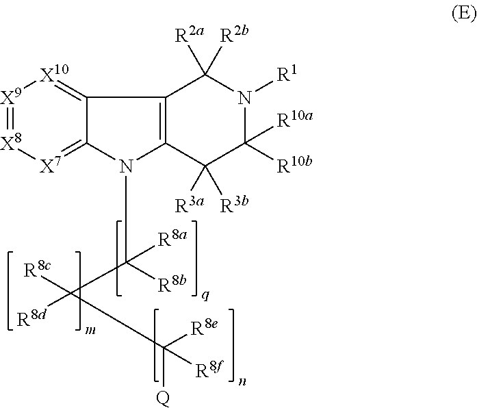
[X9]1=[X8][X7]=C2C(=[X10]1)C1=C(N2C([R8b])(C([R8c])([R8d])C([Q])([R8e])[R8f])[R8a])C([R3a])([R3b])C([R10b])([R10a])N([R1])C1([R2b])[R2a]
